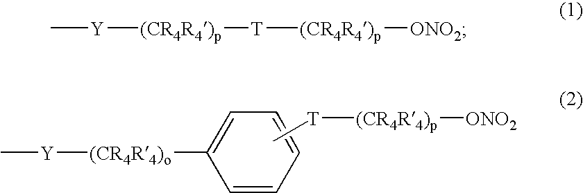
C[Y][(CR4R4)o]C1=CC=CC=C1.C[T][(CR4R4)p][ONO2].C[Y][(CR4R4)p][T][(CR4R4)p][ONO2]
